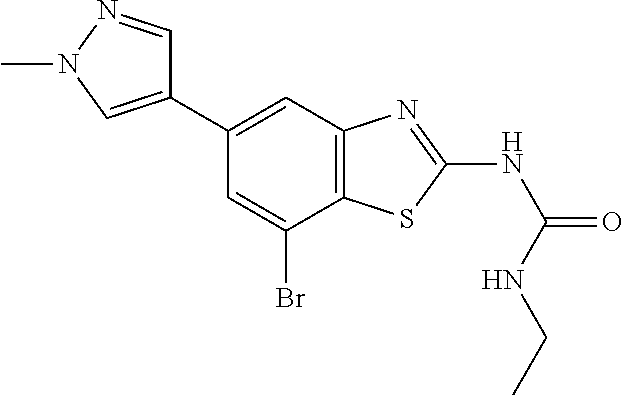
C1(C2=CC3=C(C(Br)=C2)SC(NC(=O)NCC)=N3)=CN(C)N=C1
